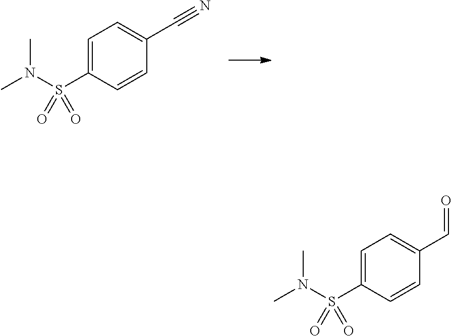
C1=C(S(N(C)C)(=O)=O)C=CC(C#N)=C1.C1=C(S(N(C)C)(=O)=O)C=CC(C=O)=C1
